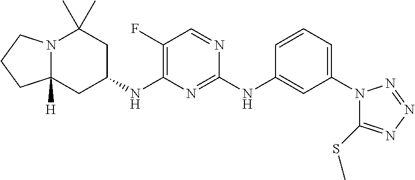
N12C([H])(CC(NC3=C(F)C=NC(NC4=CC(N5C(SC)=NN=N5)=CC=C4)=N3)CC1(C)C)CCC2
